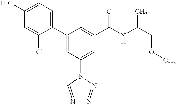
C1(C2=CC(N3C=NN=N3)=CC(C(NC(COC)C)=O)=C2)=CC=C(C)C=C1Cl
